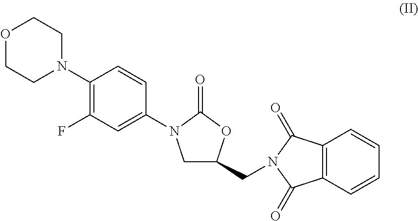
C12=C(C=CC=C1)C(=O)N(CC1CN(C3=CC(F)=C(N4CCOCC4)C=C3)C(=O)O1)C2=O
